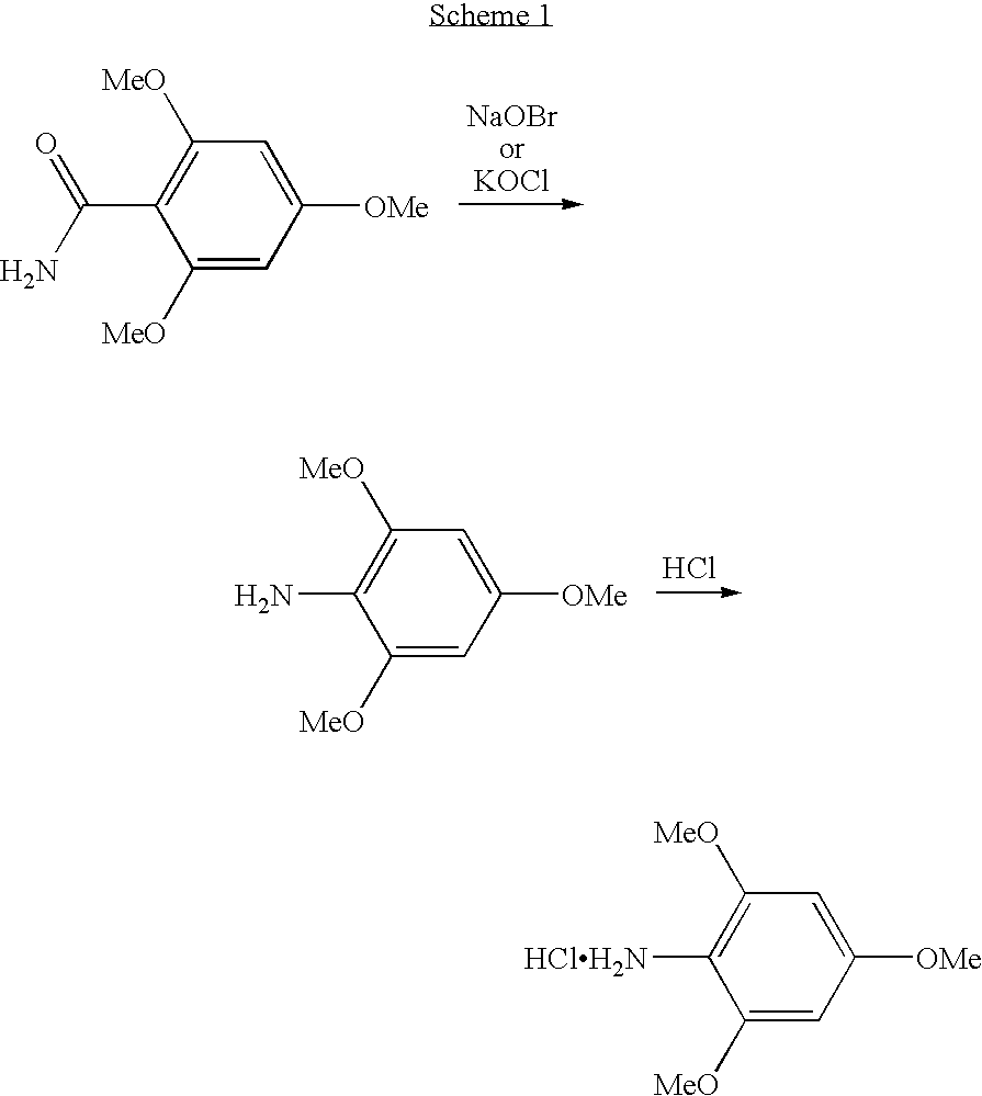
Cl.C1([MeO])=CC([OMe])=CC([MeO])=C1N.C1([MeO])=CC([OMe])=CC([MeO])=C1C(N)=O.C1([MeO])=CC([OMe])=CC([MeO])=C1[HClH2N]
